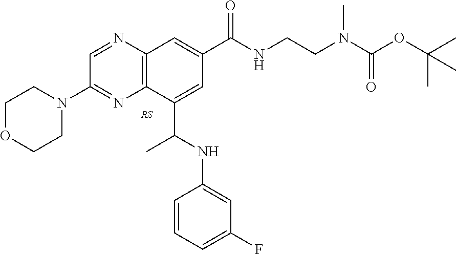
C1=NC2=C(N=C1N1CCOCC1)C(C(NC1=CC(F)=CC=C1)C)=CC(C(NCCN(C(=O)OC(C)(C)C)C)=O)=C2
